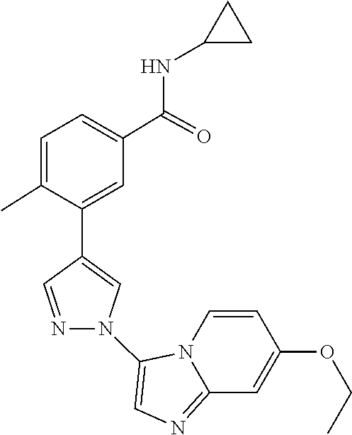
N12C(=NC=C1N1C=C(C3=CC(C(NC4CC4)=O)=CC=C3C)C=N1)C=C(OCC)C=C2
